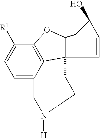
C1=C2C3=C(C([R1])=C1)OC1C3(C=CC(O)C1)CCN([H])C2
